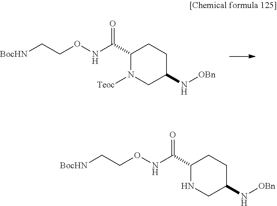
C1(C(NOCC[BocHN])=O)N([Teoc])CC(N[OBn])CC1.C1(C(NOCC[BocHN])=O)NCC(N[OBn])CC1
